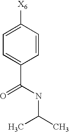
C1=C([X6])C=CC(C(NC(C)C)=O)=C1
